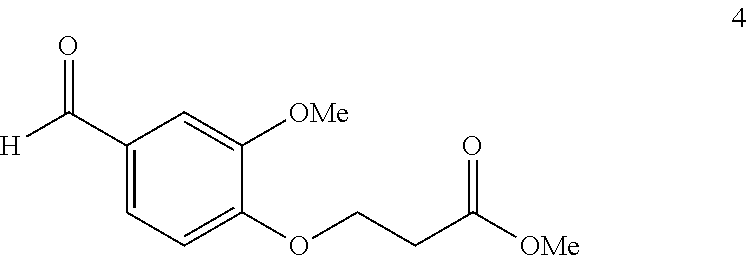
[H]C(C1=CC=C(OCCC([OMe])=O)C([OMe])=C1)=O
